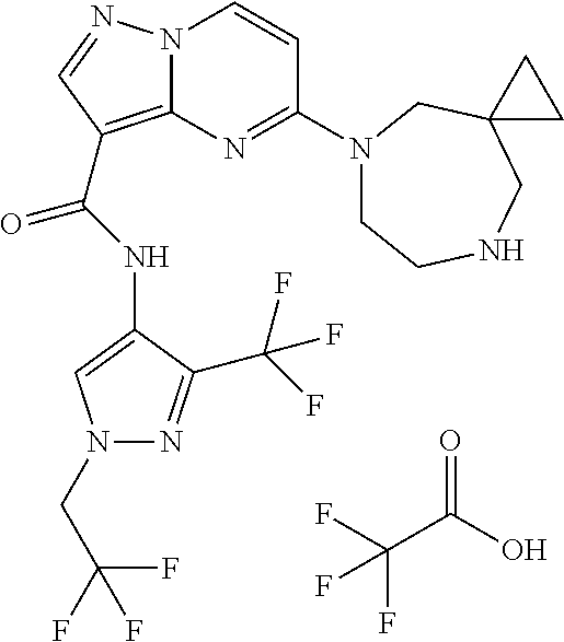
FC(C(O)=O)(F)F.N(C(=O)C1=C2N(N=C1)C=CC(N1CCNCC3(C1)CC3)=N2)C1=CN(CC(F)(F)F)N=C1C(F)(F)F
